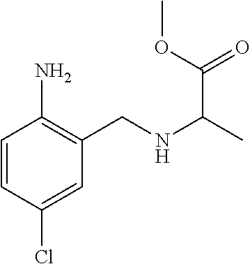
C1=CC(Cl)=CC(CNC(C)C(OC)=O)=C1N
